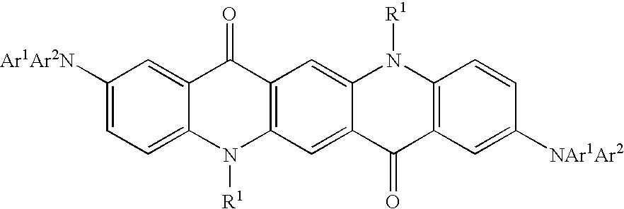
C1([Ar1Ar2N])=CC=C2C(=C1)C(=O)C1=C(N2[R1])C=C2C(=C1)N([R1])C1=C(C2=O)C=C([NAr1Ar2])C=C1
